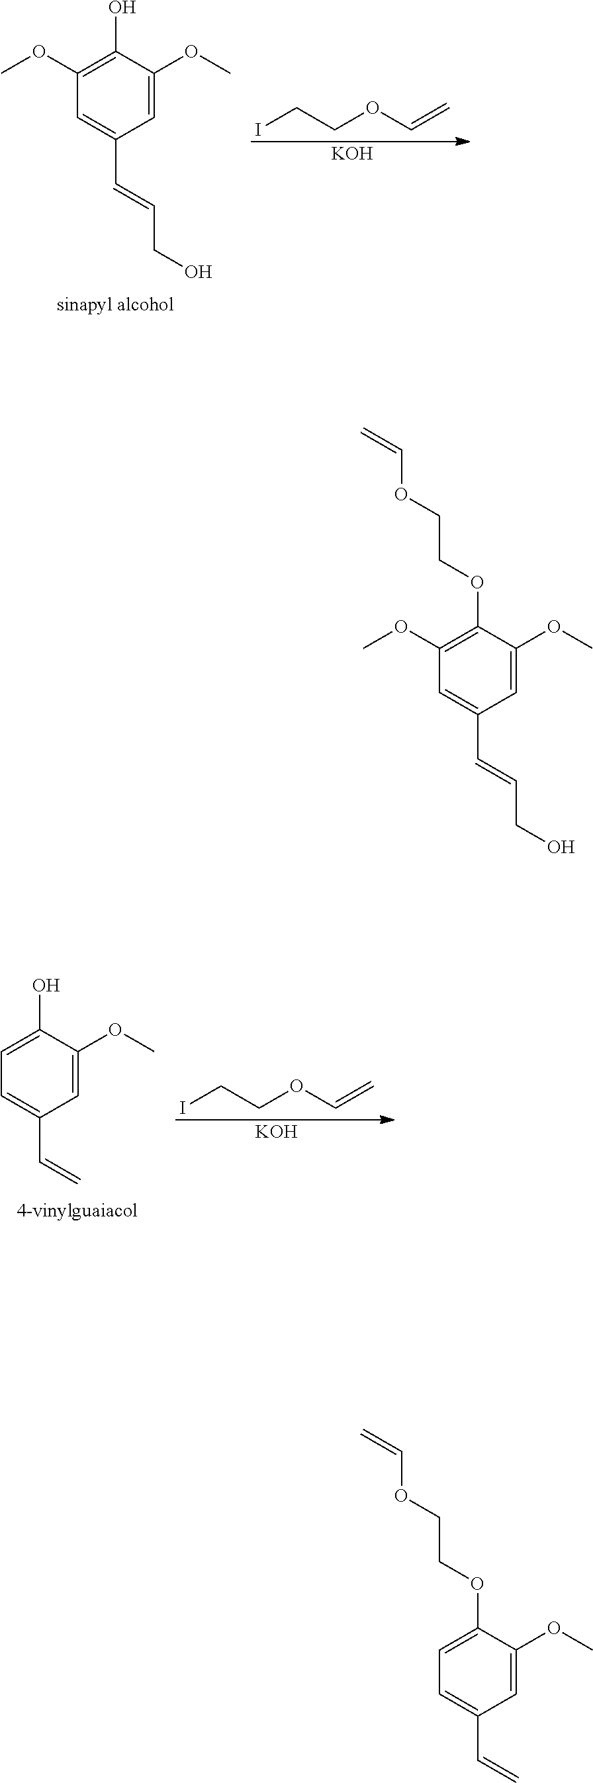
ICCOC=C.[KOH].C1=C(OC)C(O)=C(OC)C=C1C=CCO.ICCOC=C.[KOH].C1=C(OC)C(O)=CC=C1C=C.C(OCCOC1=C(OC)C=C(C=CCO)C=C1OC)=C.C(OCCOC1=CC=C(C=C)C=C1OC)=C
